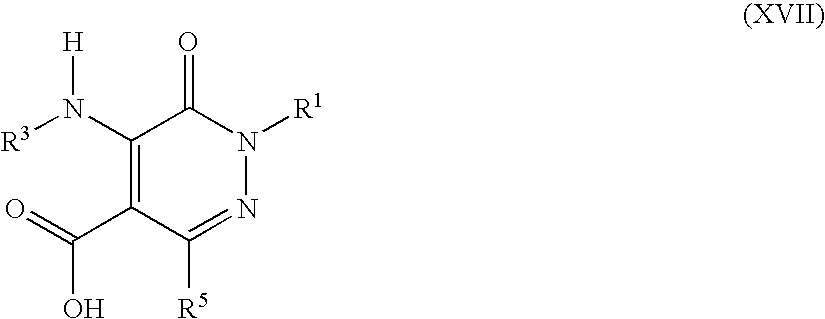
[R3]N(C1=C(C(=O)O)C([R5])=NN([R1])C1=O)[H]
